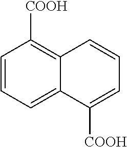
C1=CC=C2C(=C1[COOH])C=CC=C2[COOH]
